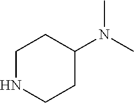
C1CC(N(C)C)CCN1
